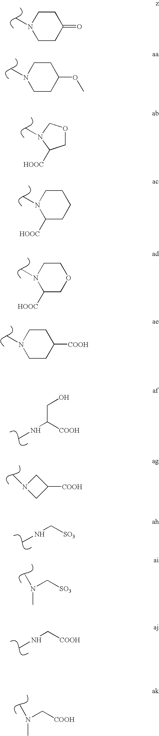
C1([HOOC])COCCN1C.C1([HOOC])CCCCN1C.C1OCN(C)C1[HOOC].C1CC(OC)CCN1C.C1CC(=O)CCN1C.CN(C[SO3])C.CN(C[COOH])C.C1CC([COOH])CCN1C.N(C([COOH])CO)C.N1(C)CC([COOH])C1.N(C[SO3])C.N(C[COOH])C
